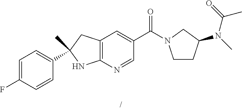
C(C1=CC2=C(N=C1)NC(C)(C1=CC=C(F)C=C1)C2)(=O)N1CCC(N(C(C)=O)C)C1
